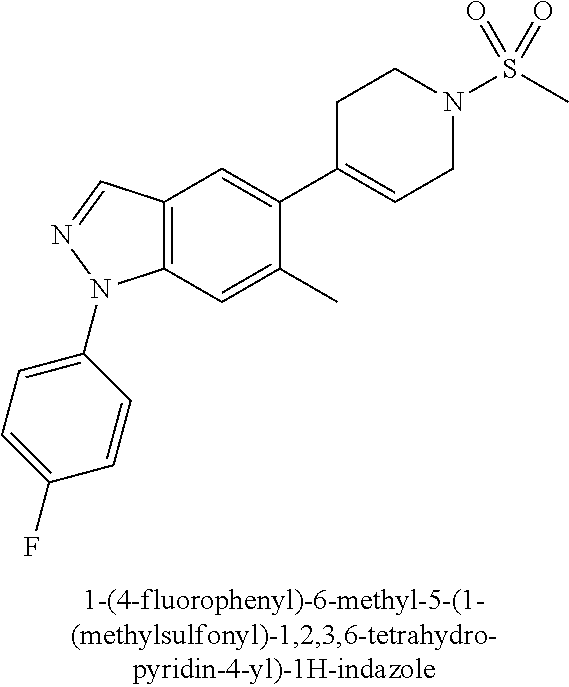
C12=C(C=C(C)C(C3=CCN(S(C)(=O)=O)CC3)=C1)N(C1=CC=C(F)C=C1)N=C2
